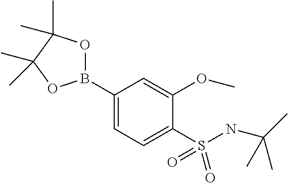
C1(B2OC(C)(C)C(C)(C)O2)=CC=C(S(NC(C)(C)C)(=O)=O)C(OC)=C1
